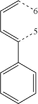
[6]C=CC=C([5])C1=CC=CC=C1
